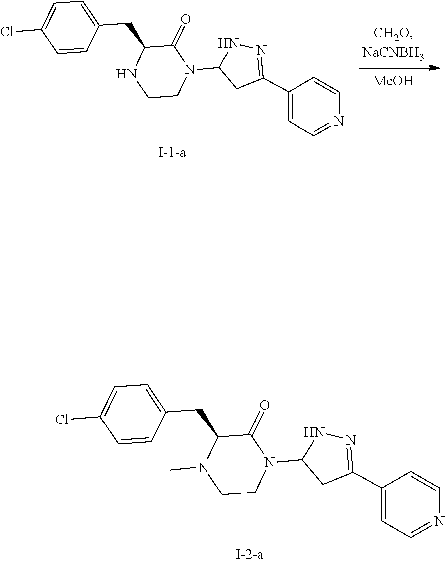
[MeOH].C1(C2=CC=NC=C2)=NNC(N2C(=O)C(CC3=CC=C(Cl)C=C3)NCC2)C1.C1(C2=CC=NC=C2)=NNC(N2C(=O)C(CC3=CC=C(Cl)C=C3)N(C)CC2)C1
